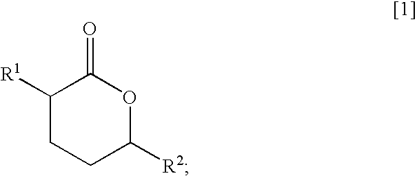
C1([R1])CCC([R2])OC1=O
